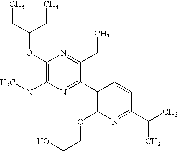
C(OC1=C(NC)N=C(C2=C(OCCO)N=C(C(C)C)C=C2)C(CC)=N1)(CC)CC
